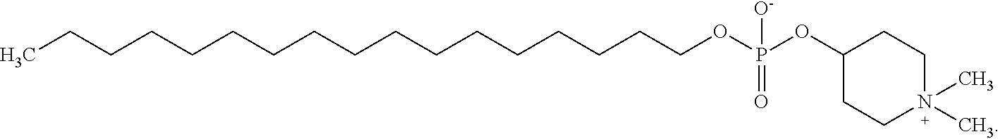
C(CCCOP(=O)([O-])OC1CCN(C)(C)CC1)CCCCCCCCCCCCC
